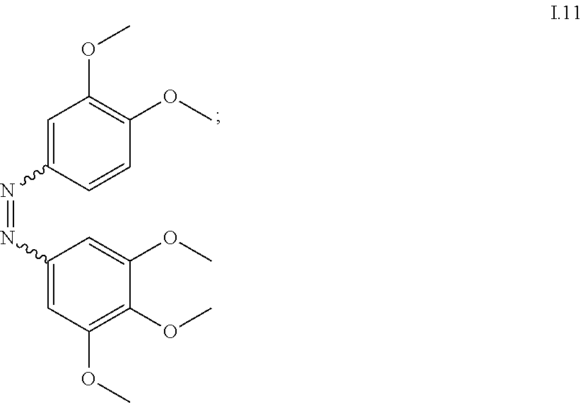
O(C1=C(OC)C=CC(N=NC2=CC(OC)=C(OC)C(OC)=C2)=C1)C
